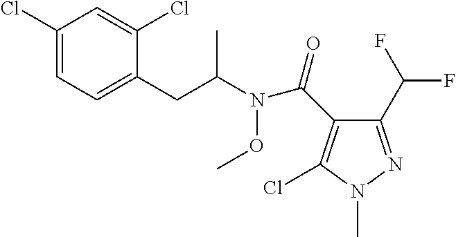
C1(Cl)=CC=C(CC(N(C(C2=C(Cl)N(C)N=C2C(F)F)=O)OC)C)C(Cl)=C1
